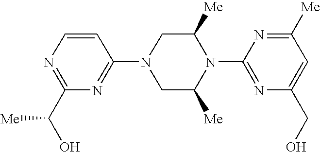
C1=CN=C(C(O)[Me])N=C1N1CC([Me])N(C2=NC(CO)=CC([Me])=N2)C([Me])C1
